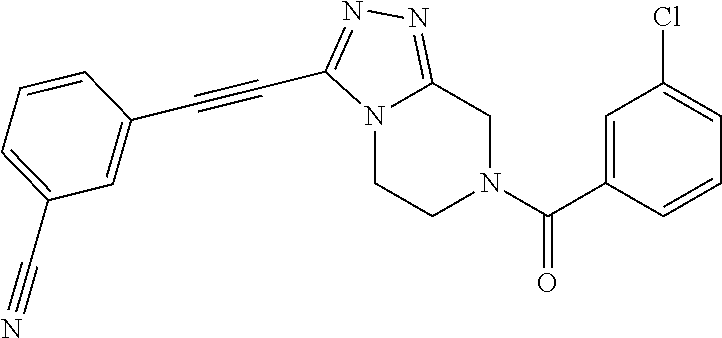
N12CCN(C(C3=CC(Cl)=CC=C3)=O)CC1=NN=C2C#CC1=CC(C#N)=CC=C1
